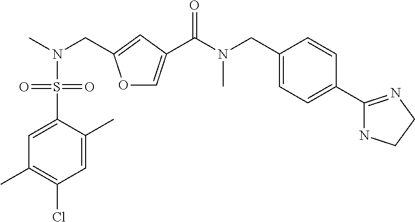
C1=C(C)C(S(=O)(=O)N(C)CC2=CC(C(N(CC3=CC=C(C4=NCCN4)C=C3)C)=O)=CO2)=CC(C)=C1Cl
